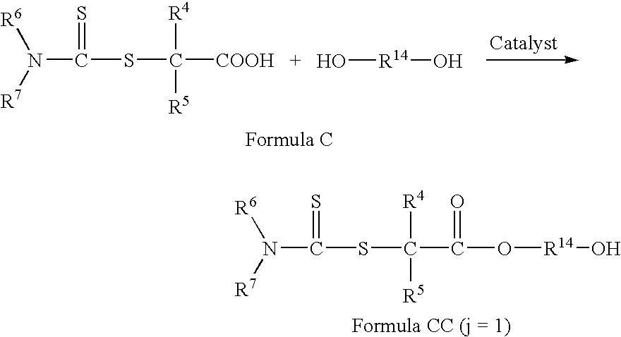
N(C(SC([COOH])([R4])[R5])=S)([R6])[R7].O[R14]O.N(C(SC(C(O[R14]O)=O)([R4])[R5])=S)([R6])[R7]
